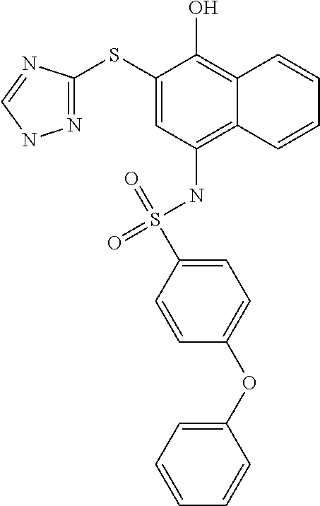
N1=C(SC2=CC(NS(=O)(C3=CC=C(OC4=CC=CC=C4)C=C3)=O)=C3C(=C2O)C=CC=C3)N=CN1
